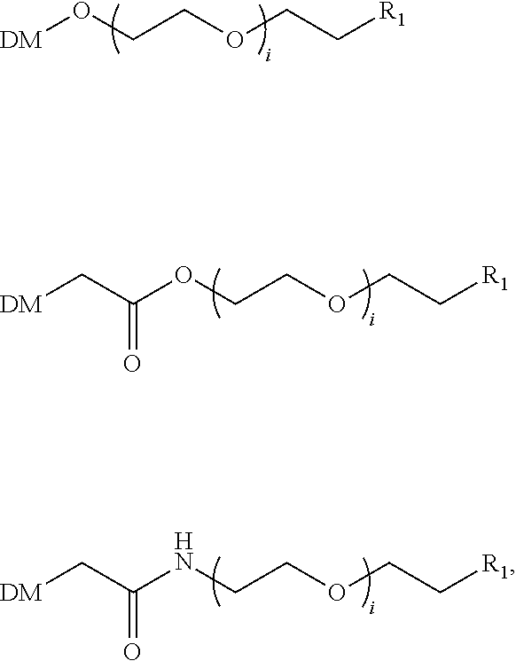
[DM]OCCOCC[R1].[DM]CC(OCCOCC[R1])=O.[DM]CC(NCCOCC[R1])=O
